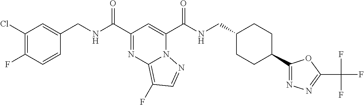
C1(Cl)=C(F)C=CC(CNC(C2=NC3=C(F)C=NN3C(C(NCC3CCC(C4=NN=C(C(F)(F)F)O4)CC3)=O)=C2)=O)=C1
